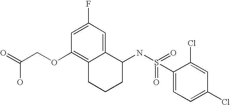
C1=C(F)C=C2C(=C1OCC(=O)O)CCCC2NS(=O)(C1=CC=C(Cl)C=C1Cl)=O
